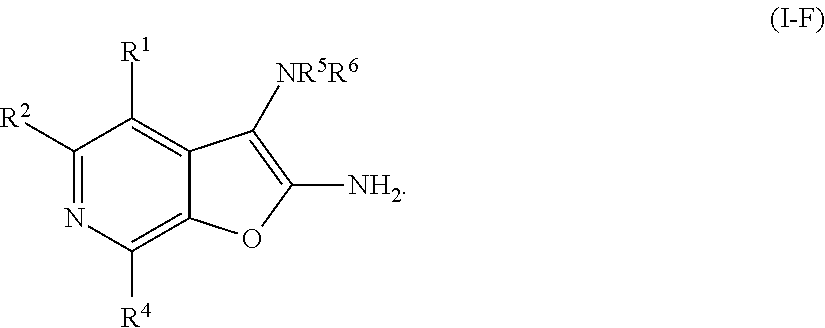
C12=C([R4])N=C([R2])C([R1])=C1C([NR5R6])=C([NH2])O2
